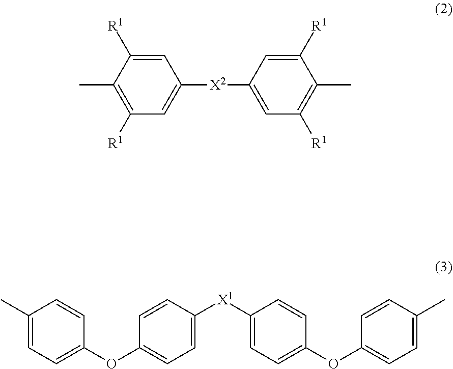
C1=C([R1])C(C)=C([R1])C=C1[X2]C1=CC([R1])=C(C)C([R1])=C1.C1(C)=CC=C(OC2=CC=C([X1]C3=CC=C(OC4=CC=C(C)C=C4)C=C3)C=C2)C=C1
